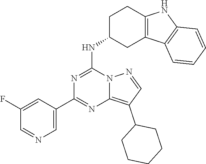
N1=C(NC2CC3=C(CC2)NC2=C3C=CC=C2)N2C(=C(C3CCCCC3)C=N2)N=C1C1=CN=CC(F)=C1
